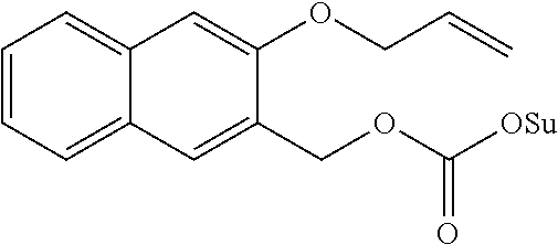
C1=CC=C2C(=C1)C=C(OCC=C)C(COC([OSu])=O)=C2
